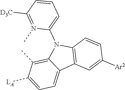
C1=C([LA])C(C)=C2C(=C1)C1=C(N2C2=CC=CC([D3C])=N2C)C=CC([Ar2])=C1
